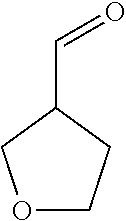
O1CCC(C=O)C1
